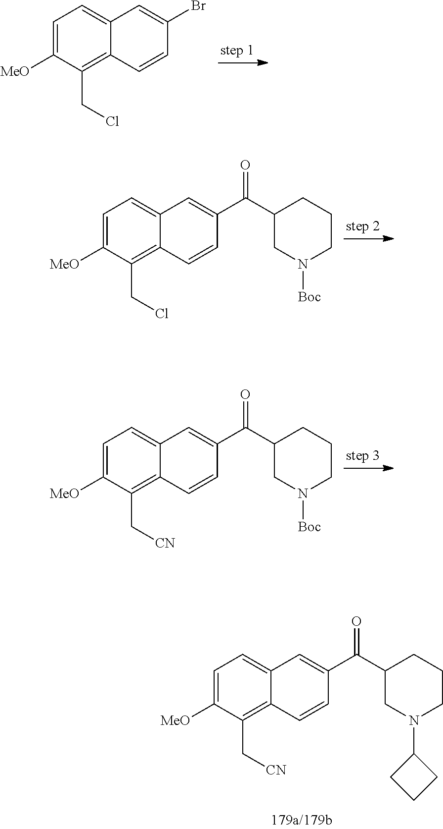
BrC1=CC2=CC=C([MeO])C(CCl)=C2C=C1.C1(C(C2=CC3=CC=C([MeO])C(CCl)=C3C=C2)=O)CN([Boc])CCC1.C1(C(C2=CC3=CC=C([MeO])C(C[CN])=C3C=C2)=O)CN([Boc])CCC1.C1(C(C2=CC3=CC=C([MeO])C(C[CN])=C3C=C2)=O)CN(C2CCC2)CCC1
